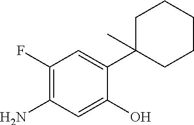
C1(F)=C(N)C=C(O)C(C2(C)CCCCC2)=C1
